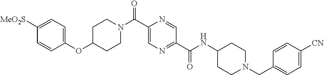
C1=CC(OC2CCN(C(C3=CN=C(C(NC4CCN(CC5=CC=C([CN])C=C5)CC4)=O)C=N3)=O)CC2)=CC=C1[MeO2S]
